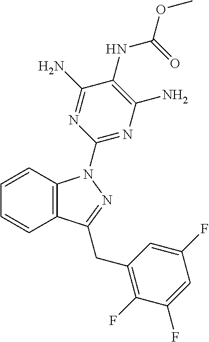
C1=CC2=C(C=C1)C(CC1=C(F)C(F)=CC(F)=C1)=NN2C1=NC(N)=C(NC(OC)=O)C(N)=N1
